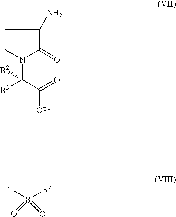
C1CN(C(C([OP1])=O)([R2])[R3])C(=O)C1N.[T]S([R6])(=O)=O
